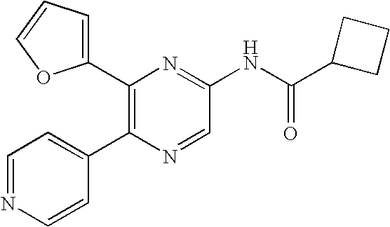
C1(C2=C(C3=CC=NC=C3)N=CC(NC(C3CCC3)=O)=N2)=CC=CO1
